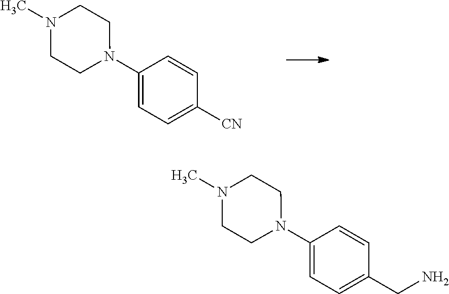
C1(N2CCN(C)CC2)=CC=C([CN])C=C1.C1(N2CCN(C)CC2)=CC=C(CN)C=C1
